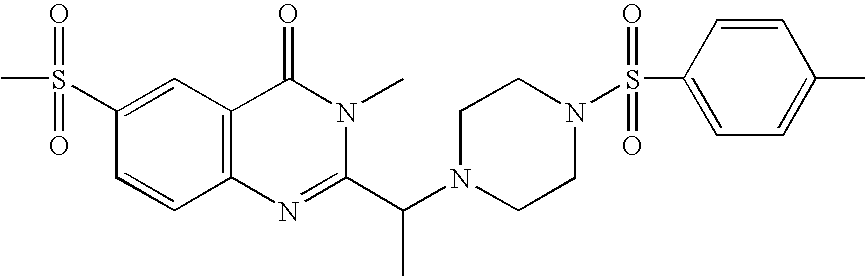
C1(S(C)(=O)=O)=CC2=C(C=C1)N=C(C(N1CCN(S(C3=CC=C(C)C=C3)(=O)=O)CC1)C)N(C)C2=O
